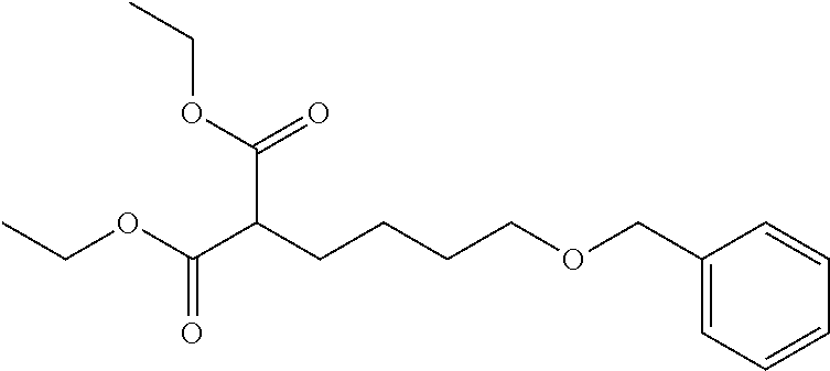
C1=C(COCCCCC(C(OCC)=O)C(OCC)=O)C=CC=C1
